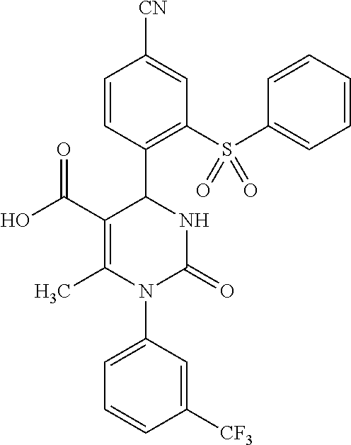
C1=CC(C2C(C(=O)O)=C(C)N(C3=CC=CC([CF3])=C3)C(=O)N2)=C(S(C2=CC=CC=C2)(=O)=O)C=C1[CN]
